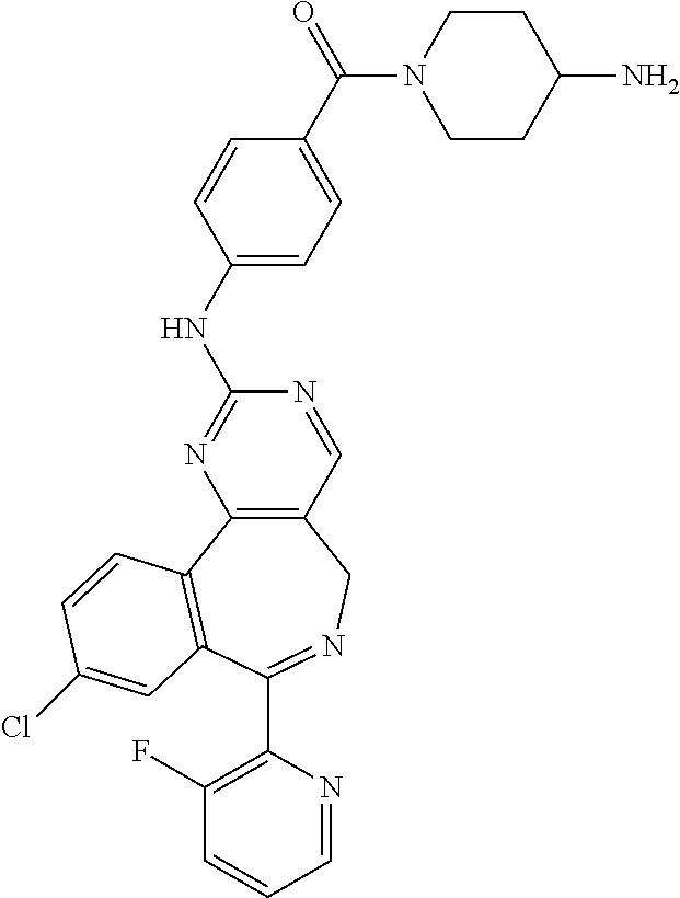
C1=NC(C2=NCC3=C(N=C(NC4=CC=C(C(N5CCC(N)CC5)=O)C=C4)N=C3)C3=C2C=C(Cl)C=C3)=C(F)C=C1
